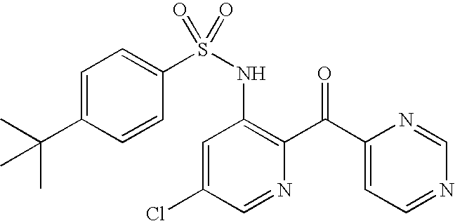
C1=C(C(C)(C)C)C=CC(S(NC2=C(C(C3=CC=NC=N3)=O)N=CC(Cl)=C2)(=O)=O)=C1
